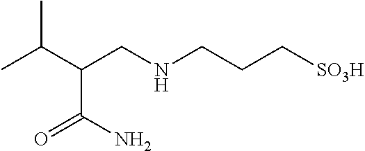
C([SO3H])CCNCC(C(N)=O)C(C)C
